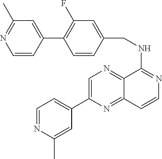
C1=NC(C)=CC(C2=CN=C3C(=N2)C=CN=C3NCC2=CC(F)=C(C3=CC(C)=NC=C3)C=C2)=C1
